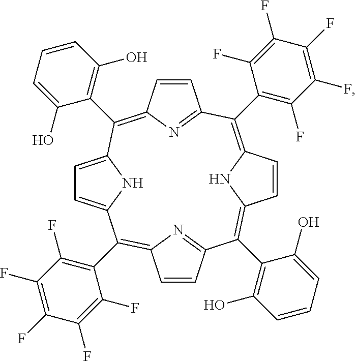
C1(C2=C(O)C=CC=C2O)=C2N=C(C=C2)C(C2=C(F)C(F)=C(F)C(F)=C2F)=C2NC(=C(C3=C(O)C=CC=C3O)C3=NC(=C(C4=C(F)C(F)=C(F)C(F)=C4F)C4=CC=C1N4)C=C3)C=C2
